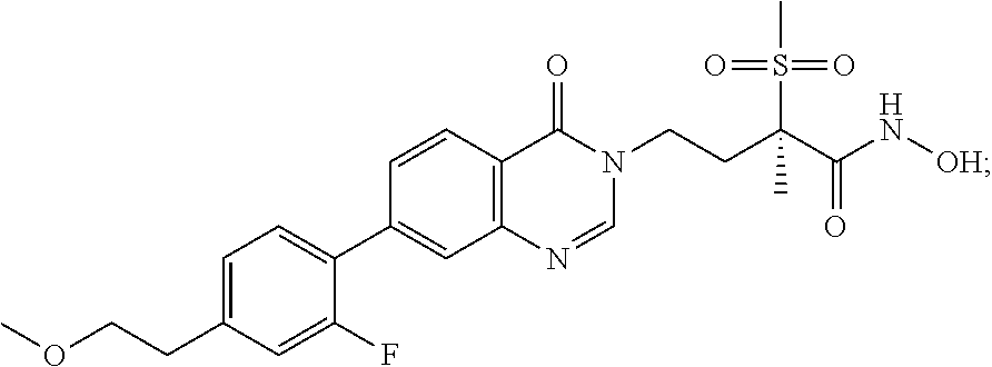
O(CCC1=CC=C(C2=CC3=C(C=C2)C(=O)N(CCC(C(N[OH])=O)(C)S(C)(=O)=O)C=N3)C(F)=C1)C
